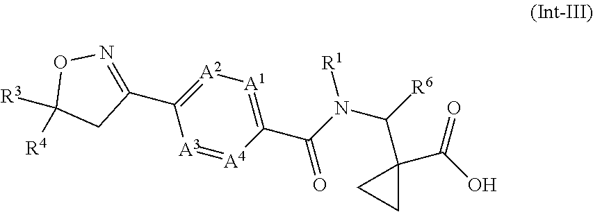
[A1]1=C(C(=O)N([R1])C(C2(C(=O)O)CC2)[R6])[A4]=[A3]C(C2=NOC([R3])([R4])C2)=[A2]1
